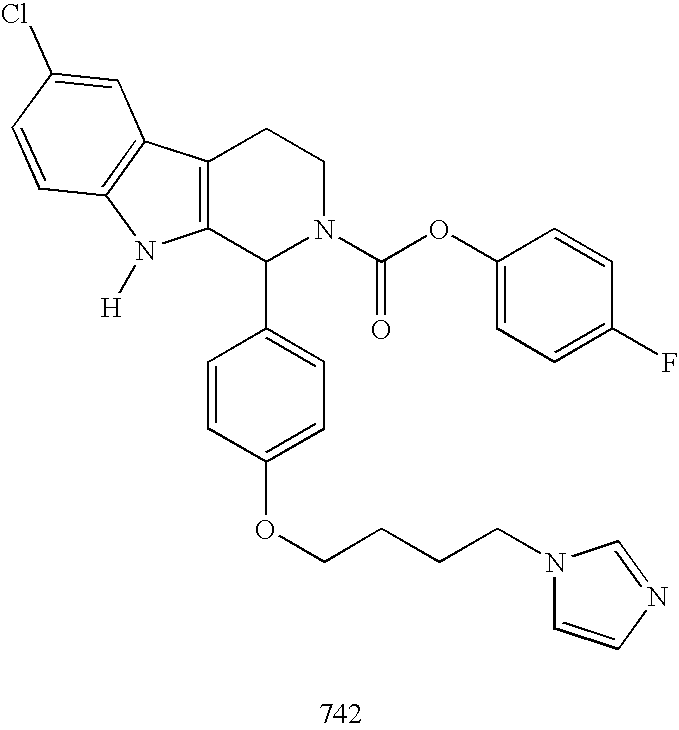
C12=C(C(C3=CC=C(OCCCCN4C=CN=C4)C=C3)N(C(OC3=CC=C(F)C=C3)=O)CC1)N([H])C1=C2C=C(Cl)C=C1
